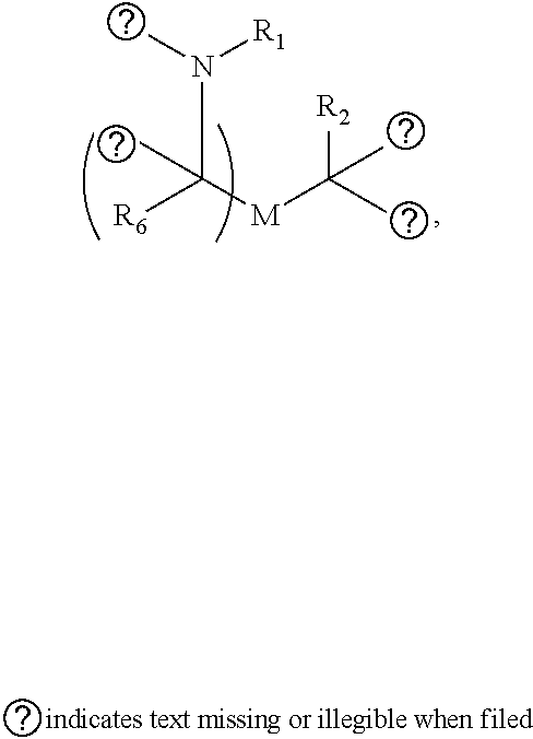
N(C([M]C(C)([R2])C)(C)[R6])(C)[R1]
